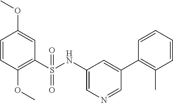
C1=CC(OC)=C(S(NC2=CN=CC(C3=C(C)C=CC=C3)=C2)(=O)=O)C=C1OC
